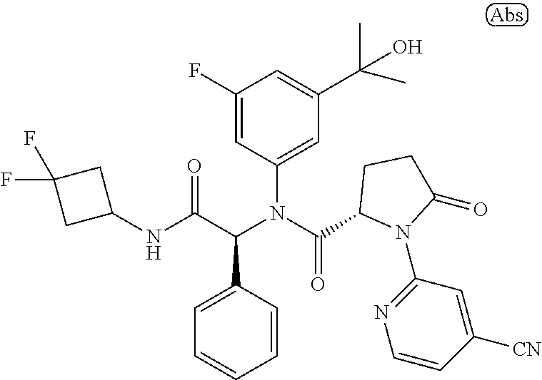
C1=CC(C(C(NC2CC(F)(F)C2)=O)N(C(=O)C2N(C3=NC=CC([CN])=C3)C(=O)CC2)C2=CC(C(C)(C)O)=CC(F)=C2)=CC=C1
